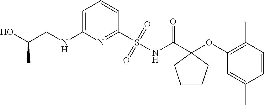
C1(NCC(O)C)=CC=CC(S(=O)(=O)NC(=O)C2(OC3=C(C)C=CC(C)=C3)CCCC2)=N1
